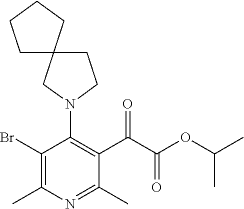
BrC1=C(C)N=C(C)C(C(=O)C(=O)OC(C)C)=C1N1CCC2(C1)CCCC2
